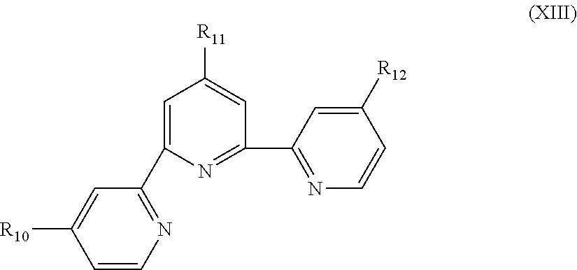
N1=C(C2=CC([R11])=CC(C3=NC=CC([R12])=C3)=N2)C=C([R10])C=C1
